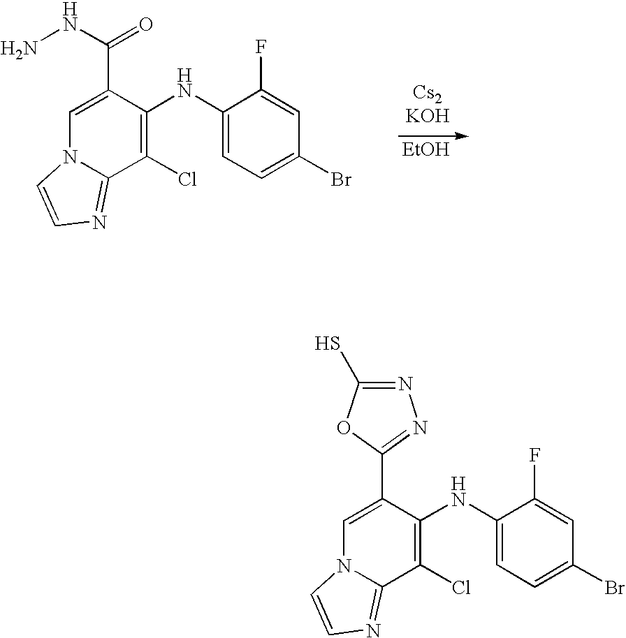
C1=C(C(NN)=O)C(NC2=CC=C(Br)C=C2F)=C(Cl)C2=NC=CN12.[EtOH].C1=C(C2=NN=C(S)O2)C(NC2=CC=C(Br)C=C2F)=C(Cl)C2=NC=CN12
